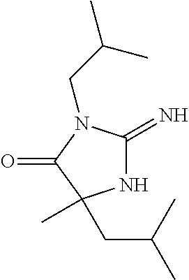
N1C(=N)N(CC(C)C)C(=O)C1(CC(C)C)C
